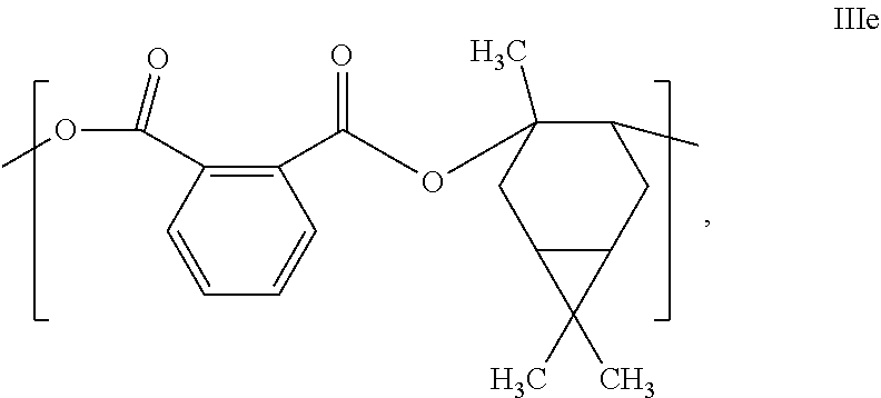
C1(C(OC2(C)CC3C(CC2C)C3(C)C)=O)=C(C(OC)=O)C=CC=C1
